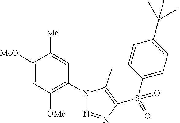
C1([Me])=CC(N2N=NC(S(C3=CC=C(C(C)(C)C)C=C3)(=O)=O)=C2C)=C([OMe])C=C1[MeO]
